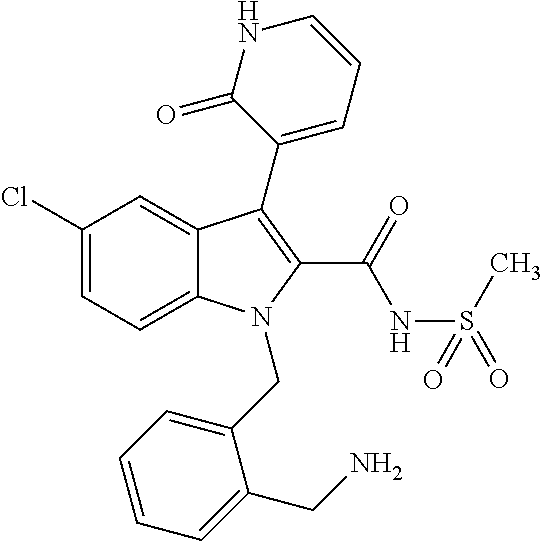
C1(Cl)=CC=C2C(=C1)C(C1=CC=CNC1=O)=C(C(NS(C)(=O)=O)=O)N2CC1=CC=CC=C1CN
